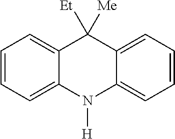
C1=CC=C2C(=C1)C([Et])([Me])C1=CC=CC=C1N2[H]
